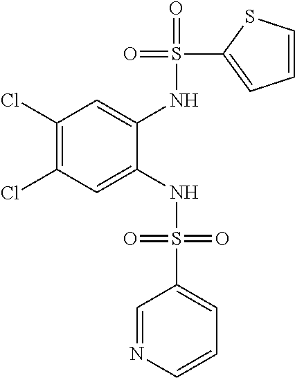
C1(Cl)=C(Cl)C=C(NS(=O)(=O)C2=CC=CN=C2)C(NS(=O)(C2=CC=CS2)=O)=C1
